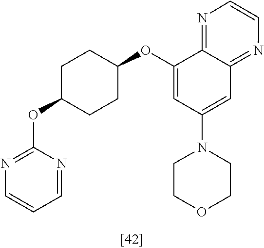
C1(OC2CCC(OC3=NC=CC=N3)CC2)=CC(N2CCOCC2)=CC2=NC=CN=C12
